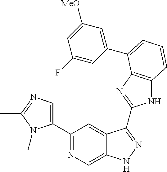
C1(C2=NC=C3C(=C2)C(C2=NC4=C(N2)C=CC=C4C2=CC([MeO])=CC(F)=C2)=NN3)=CN=C(C)N1C
